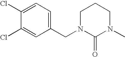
C1(Cl)=CC=C(CN2C(=O)N(C)CCC2)C=C1Cl
